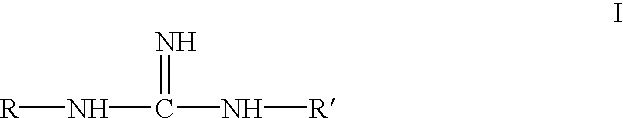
[R]NC(=N)N[R]
